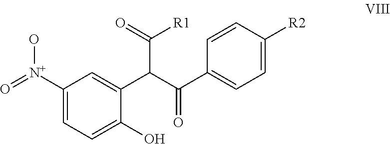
C1([N+](=O)O)=CC=C(O)C(C(C(C2=CC=C([R2])C=C2)=O)C(=O)[R1])=C1
